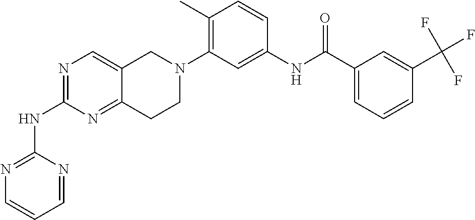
N1=C(NC2=NC=CC=N2)N=C2C(=C1)CN(C1=C(C)C=CC(NC(C3=CC=CC(C(F)(F)F)=C3)=O)=C1)CC2
